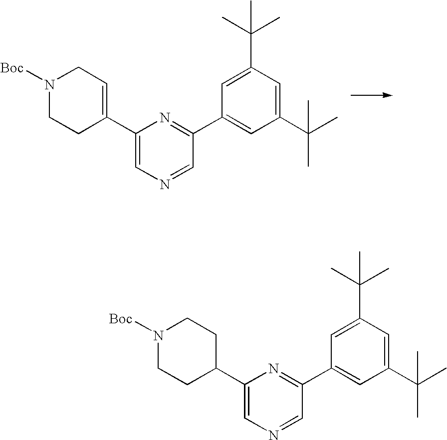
C1(C2=CCN([Boc])CC2)=CN=CC(C2=CC(C(C)(C)C)=CC(C(C)(C)C)=C2)=N1.C1(C2CCN([Boc])CC2)=CN=CC(C2=CC(C(C)(C)C)=CC(C(C)(C)C)=C2)=N1
